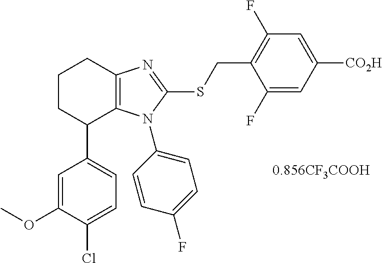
C1=C(Cl)C(OC)=CC(C2C3=C(CCC2)N=C(SCC2=C(F)C=C([CO2H])C=C2F)N3C2=CC=C(F)C=C2)=C1
